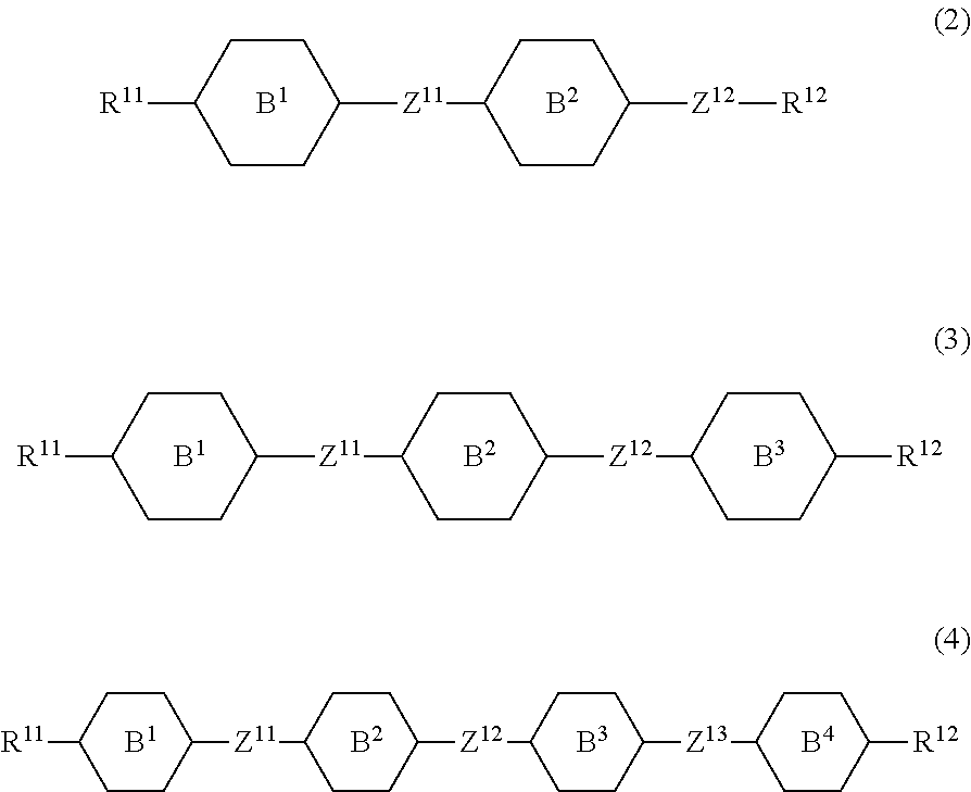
[R11]C1CCC([Z11]C2CCC([Z12]C3CCC([Z13]C4CCC([R12])CC4)CC3)CC2)CC1.[B1].[B2].[B3].[B4].[R11]C1CCC([Z11]C2CCC([Z12]C3CCC([R12])CC3)CC2)CC1.[B1].[B2].[B3].[R11]C1CCC([Z11]C2CCC([Z12][R12])CC2)CC1.[B1].[B2]
